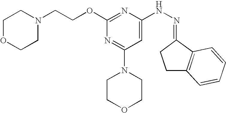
N(NC1=CC(N2CCOCC2)=NC(OCCN2CCOCC2)=N1)=C1CCC2=C1C=CC=C2
